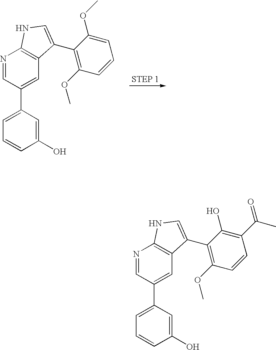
N1=CC(C2=CC=CC(O)=C2)=CC2=C1NC=C2C1=C(OC)C=CC=C1OC.N1=CC(C2=CC=CC(O)=C2)=CC2=C1NC=C2C1=C(OC)C=CC(C(C)=O)=C1O
